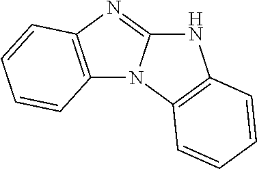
N1C2=NC3=C(N2C2=C1C=CC=C2)C=CC=C3
